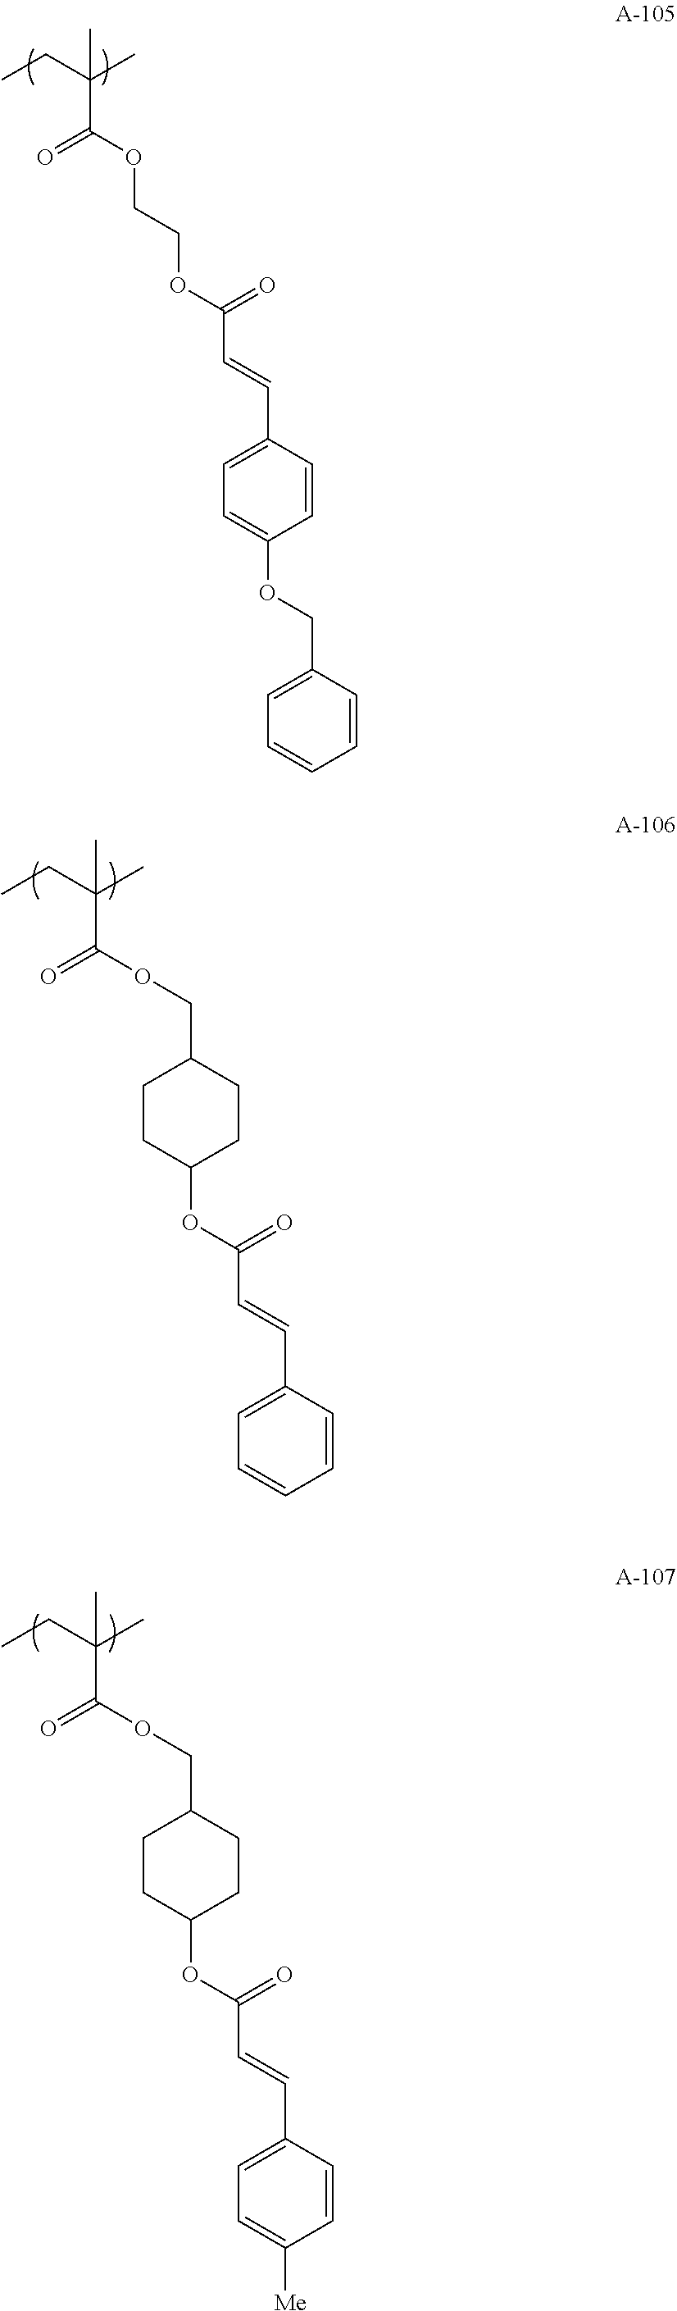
C(C(OCCOC(C=CC1=CC=C(OCC2=CC=CC=C2)C=C1)=O)=O)(CC)(C)C.C(C(OCC1CCC(OC(C=CC2=CC=CC=C2)=O)CC1)=O)(CC)(C)C.C(C(OCC1CCC(OC(C=CC2=CC=C([Me])C=C2)=O)CC1)=O)(CC)(C)C
